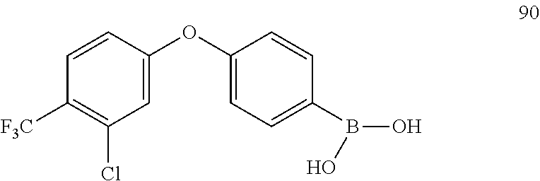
C1(OC2=CC=C(B(O)O)C=C2)=CC(Cl)=C([F3C])C=C1
